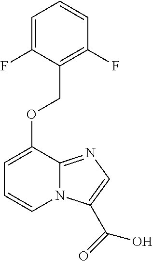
C1(F)=C(COC2=CC=CN3C2=NC=C3C(=O)O)C(F)=CC=C1
